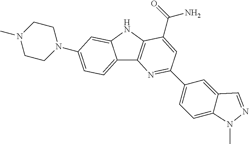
C12=CC=C(N3CCN(C)CC3)C=C1NC1=C2N=C(C2=CC=C3C(=C2)C=NN3C)C=C1C(=O)N
